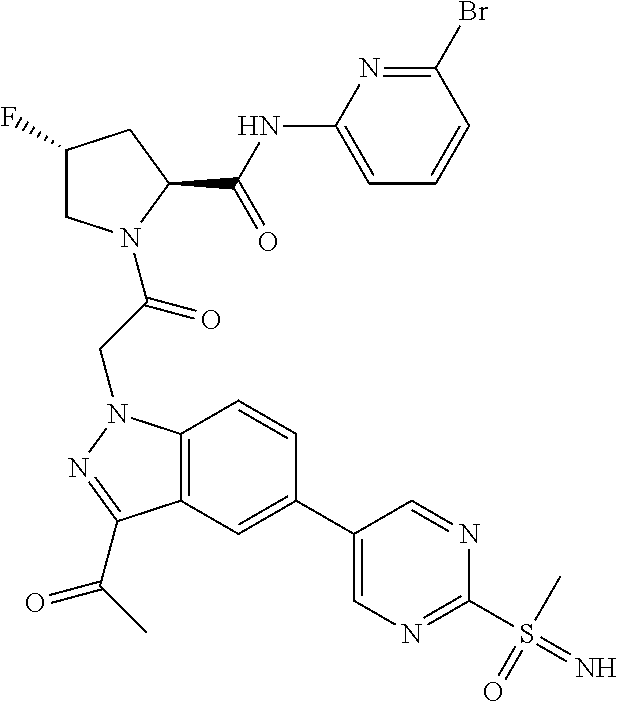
C1(F)CN(C(CN2C3=C(C(C(C)=O)=N2)C=C(C2=CN=C(S(=N)(C)=O)N=C2)C=C3)=O)C(C(NC2=CC=CC(Br)=N2)=O)C1
